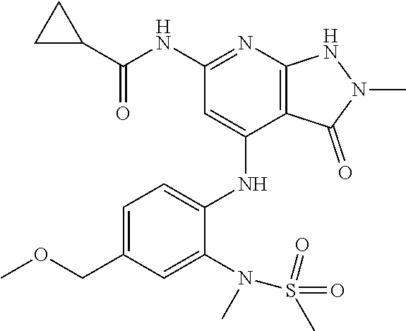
C(NC1=NC2=C(C(NC3=CC=C(COC)C=C3N(S(=O)(C)=O)C)=C1)C(=O)N(C)N2)(=O)C1CC1
